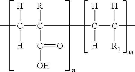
CC(C(C(C(C)([H])[R1])([H])[H])([R])C(O)=O)([H])[H]
